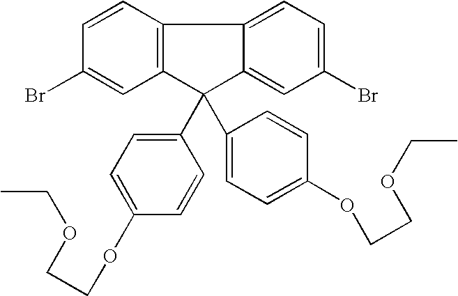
C1=CC2=C(C=C1Br)C(C1=CC=C(OCCOCC)C=C1)(C1=CC=C(OCCOCC)C=C1)C1=CC(Br)=CC=C21
